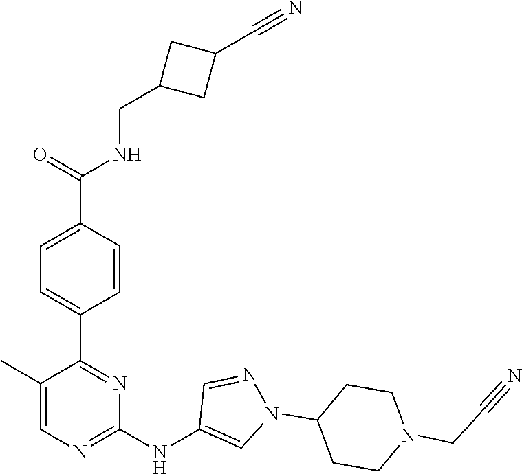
C1(C2=NC(NC3=CN(C4CCN(CC#N)CC4)N=C3)=NC=C2C)=CC=C(C(NCC2CC(C#N)C2)=O)C=C1
